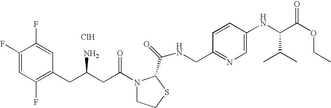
Cl.C1(F)=CC(F)=C(CC(CC(=O)N2CCSC2C(=O)NCC2=NC=C(NC(C(OCC)=O)C(C)C)C=C2)N)C=C1F
